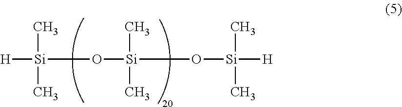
[H][Si](O[Si](O[Si](C)(C)[H])(C)C)(C)C
